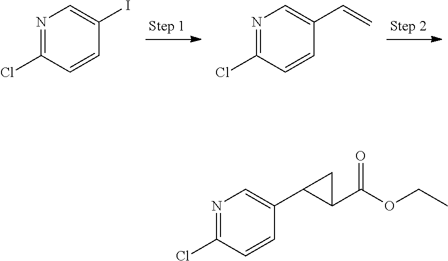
N1=C(Cl)C=CC(I)=C1.N1=C(Cl)C=CC(C=C)=C1.N1=C(Cl)C=CC(C2C(C(=O)OCC)C2)=C1
